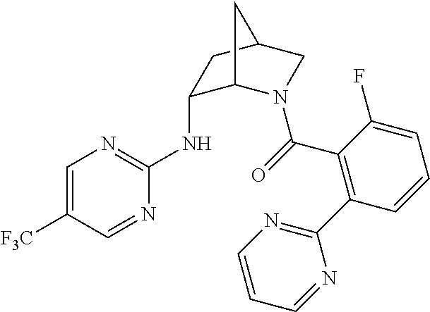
C1=C([F3C])C=NC(NC2C3N(C(=O)C4=C(C5=NC=CC=N5)C=CC=C4F)CC(C2)C3)=N1
